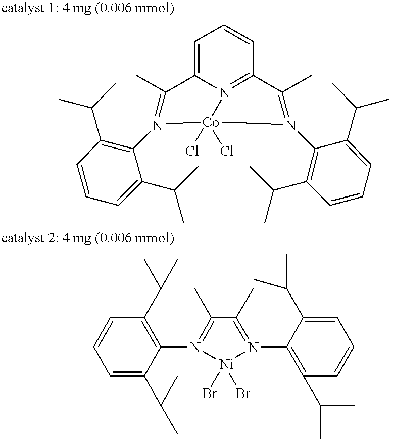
C1=C2N=C(C=C1)C(C)=N(C1=C(C(C)C)C=CC=C1C(C)C)[Co](Cl)(Cl)N(C1=C(C(C)C)C=CC=C1C(C)C)=C2C.C1=C(C(C)C)C(N2=C(C)C(C)=N(C3=C(C(C)C)C=CC=C3C(C)C)[Ni]2(Br)Br)=C(C(C)C)C=C1
